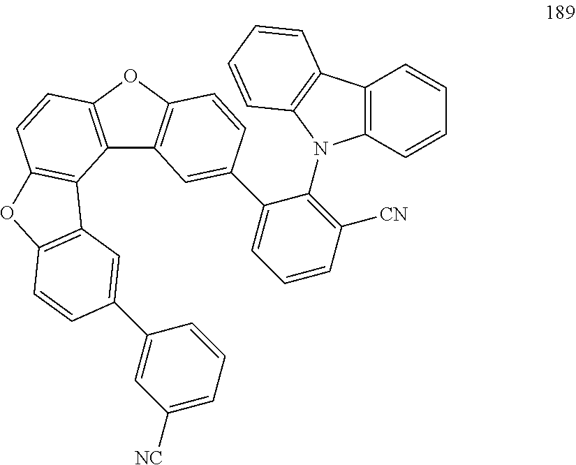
C12=C(OC3=C1C=C(C1=CC=CC([CN])=C1N1C4=C(C=CC=C4)C4=C1C=CC=C4)C=C3)C=CC1=C2C2=C(O1)C=CC(C1=CC([NC])=CC=C1)=C2
